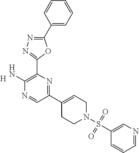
[H].C1(C2=CCN(S(=O)(=O)C3=CN=CC=C3)CC2)=NC(C2=NN=C(C3=CC=CC=C3)O2)=C(N)N=C1
